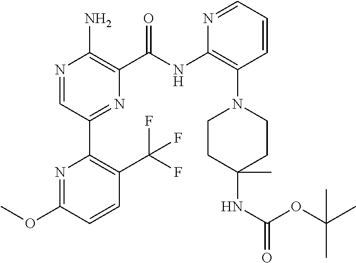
N1=CC(C2=C(C(F)(F)F)C=CC(OC)=N2)=NC(C(NC2=C(N3CCC(C)(NC(=O)OC(C)(C)C)CC3)C=CC=N2)=O)=C1N
